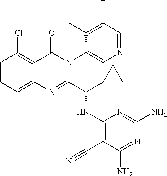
C1=CC=C2C(=C1Cl)C(=O)N(C1=CN=CC(F)=C1C)C(C(C1CC1)NC1=C(C#N)C(N)=NC(N)=N1)=N2
